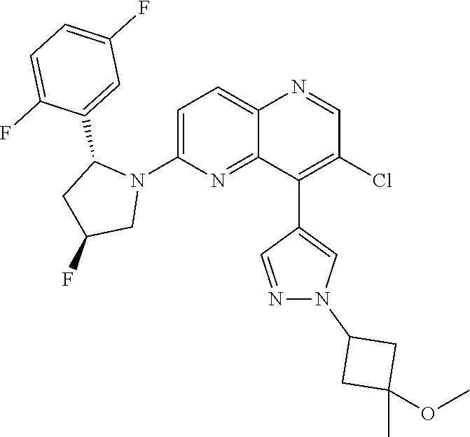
C1=C(N2C(C3=CC(F)=CC=C3F)CC(F)C2)N=C2C(=C1)N=CC(Cl)=C2C1=CN(C2CC(C)(OC)C2)N=C1
